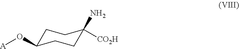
C1C(O[A])CCC(N)([CO2H])C1
